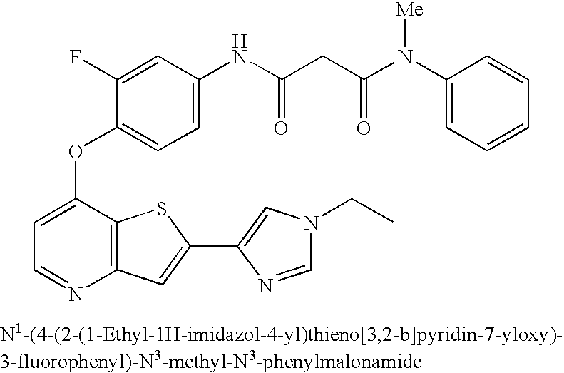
C1=C(OC2=CC=C(NC(=O)CC(N(C3=CC=CC=C3)[Me])=O)C=C2F)C2=C(N=C1)C=C(C1=CN(CC)C=N1)S2
